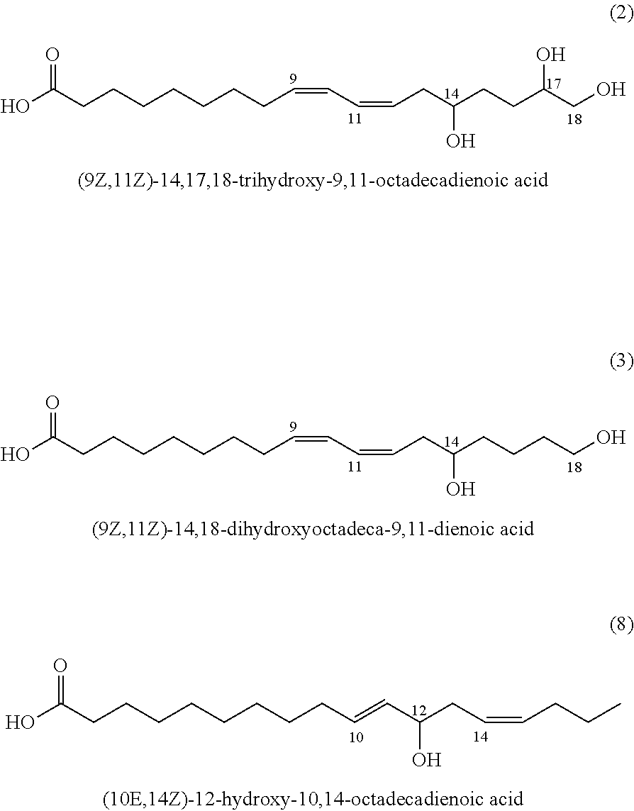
OC(CCCCCCCC=CC=CCC(CCC(CO)O)O)=O.OC(CCCCCCCCC=CC(CC=CCCC)O)=O.OC(CCCCCCCC=CC=CCC(CCCCO)O)=O
